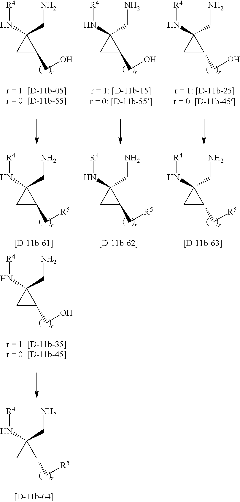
C1C(CO)C1(N[R4])CN.C1C(C[R5])C1(N[R4])CN.C1C(CO)C1(N[R4])CN.C1C(CO)C1(N[R4])CN.C1C(CO)C1(N[R4])CN.C1C(C[R5])C1(N[R4])CN.C1C(C[R5])C1(N[R4])CN.C1C(C[R5])C1(N[R4])CN
